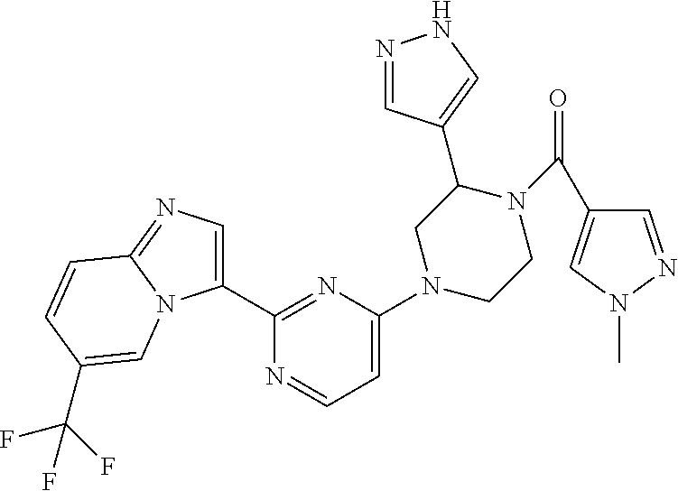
N1=CC(C2CN(C3=CC=NC(C4=CN=C5N4C=C(C(F)(F)F)C=C5)=N3)CCN2C(=O)C2=CN(C)N=C2)=CN1
